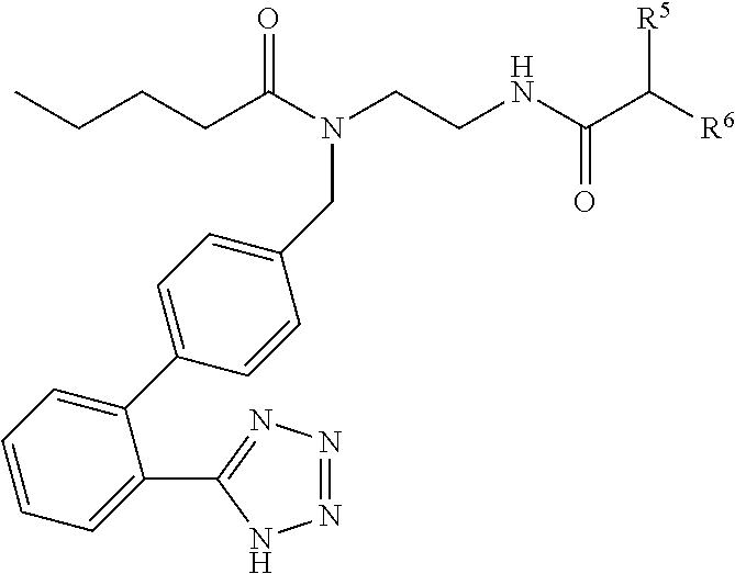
N(C(CCCC)=O)(CCNC(C([R6])[R5])=O)CC1=CC=C(C2=CC=CC=C2C2=NN=NN2)C=C1
